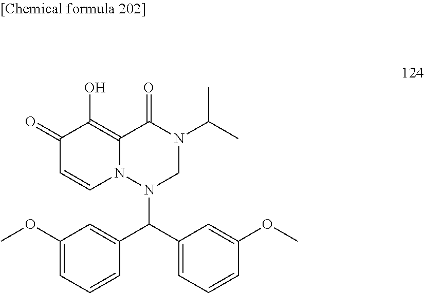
C1(OC)=CC=CC(C(C2=CC=CC(OC)=C2)N2N3C(=C(O)C(=O)C=C3)C(=O)N(C(C)C)C2)=C1
